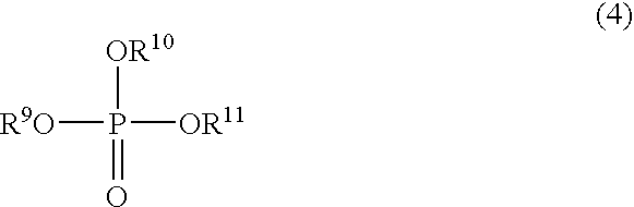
[R9O]P([OR11])([OR10])=O
